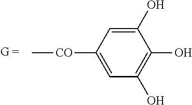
C1(O)=CC([CO]C)=CC(O)=C1O
